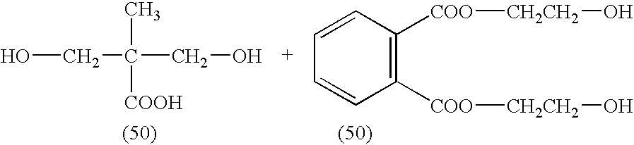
OCC(CO)(C)[COOH].C1([COO][CH2CH2]O)=C([COO][CH2CH2]O)C=CC=C1
